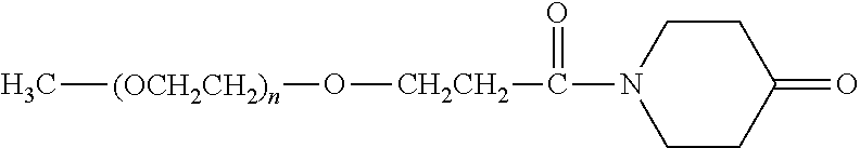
[(OCH2CH2)n](C)O[CH2CH2]C(N1CCC(=O)CC1)=O
